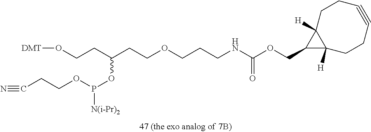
O(CCC(CCOCCCNC(OCC1C2([H])C1([H])CCC#CCC2)=O)OP([N(i-Pr)2])OCCC#N)[DMT]
